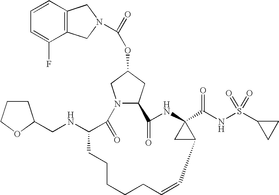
C12=C(C=CC=C1F)CN(C(=O)OC1CN3C(C1)C(=O)NC1(C(NS(C4CC4)(=O)=O)=O)CC1C=CCCCCCC(NCC1CCCO1)C3=O)C2
